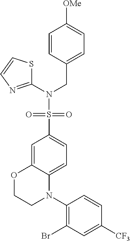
C1(N2C3=CC=C(S(N(C4=NC=CS4)CC4=CC=C([OMe])C=C4)(=O)=O)C=C3OCC2)=C(Br)C=C([CF3])C=C1
